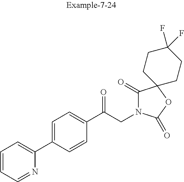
C1=CC=NC(C2=CC=C(C(CN3C(=O)C4(OC3=O)CCC(F)(F)CC4)=O)C=C2)=C1
